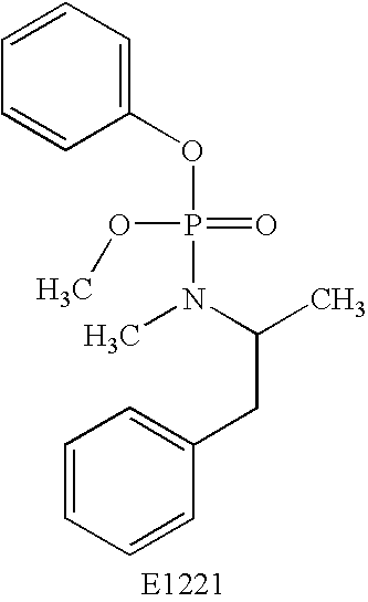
C1=CC=CC(CC(C)N(C)P(=O)(OC)OC2=CC=CC=C2)=C1
